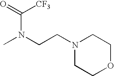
CN(CCN1CCOCC1)C(=O)[CF3]
